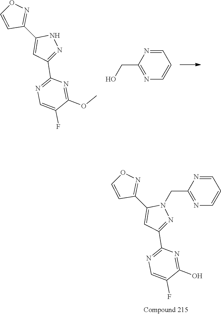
C1(C2=NOC=C2)=CC(C2=NC=C(F)C(O)=N2)=NN1CC1=NC=CC=N1.C1(C2=NOC=C2)=CC(C2=NC=C(F)C(OC)=N2)=NN1.C1=NC(CO)=NC=C1
